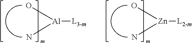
O[Al](N)[L3-m].O[Zn](N)[L2-m]
